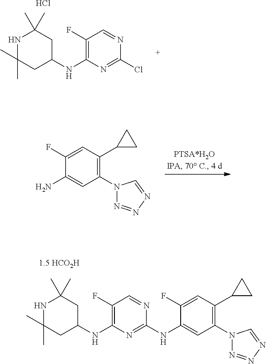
N1C(C)(C)CC(NC2=C(F)C=NC(Cl)=N2)CC1(C)C.Cl.NC1=CC(N2N=NN=C2)=C(C2CC2)C=C1F.N1C(C)(C)CC(NC2=C(F)C=NC(NC3=CC(N4N=NN=C4)=C(C4CC4)C=C3F)=N2)CC1(C)C
